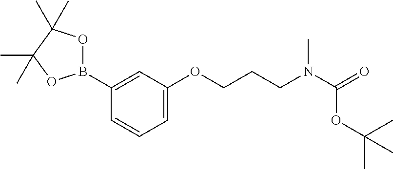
C1(B2OC(C)(C)C(C)(C)O2)=CC(OCCCN(C(=O)OC(C)(C)C)C)=CC=C1
